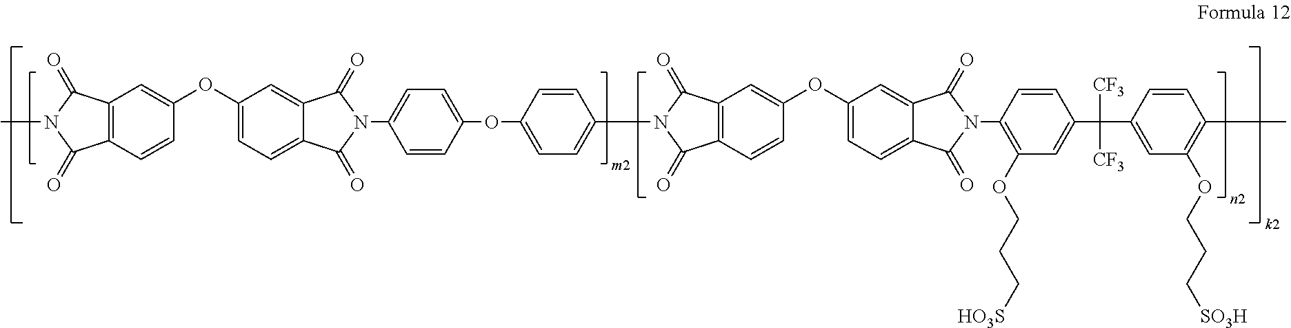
C12=C(C=CC(OC3=CC=C4C(=C3)C(=O)N(C3=CC=C(OC5=CC=C(N6C(=O)C7=C(C=CC(OC8=CC=C9C(=C8)C(=O)N(C8=C(OCCC[HO3S])C=C(C(C%10=CC(OCCC[SO3H])=C(C)C=C%10)([CF3])[CF3])C=C8)C9=O)=C7)C6=O)C=C5)C=C3)C4=O)=C1)C(=O)N(C)C2=O
